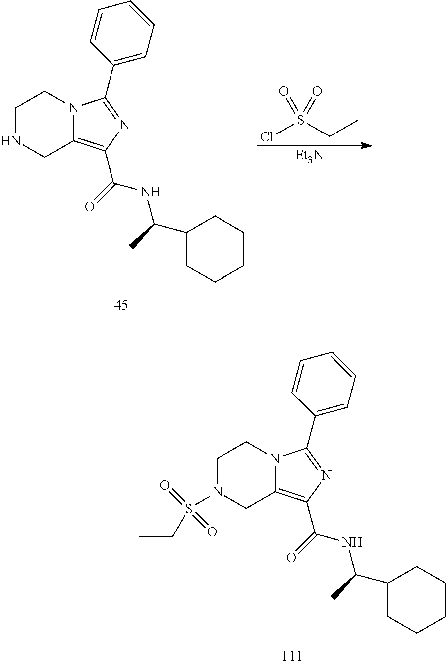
[Et3N].ClS(CC)(=O)=O.C1NCC2=C(C(=O)NC(C)C3CCCCC3)N=C(C3=CC=CC=C3)N2C1.C1N(S(CC)(=O)=O)CC2=C(C(=O)NC(C)C3CCCCC3)N=C(C3=CC=CC=C3)N2C1
